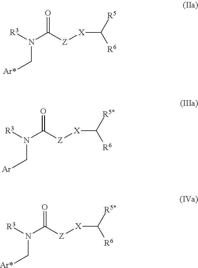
[R3]N(C(=O)[Z][X]C([R5])[R6])C[Ar*].[R3]N(C(=O)[Z][X]C([R5*])[R6])C[Ar].[R3]N(C(=O)[Z][X]C([R5*])[R6])C[Ar*]
